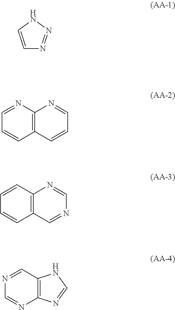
C1=CNN=N1.C1=CC2=C(N=C1)N=CC=C2.C1=CC2=C(C=C1)N=CN=C2.C1=NC2=C(C=N1)NC=N2
